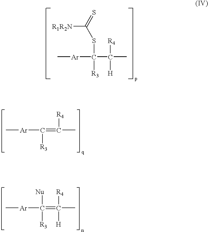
C[Ar]C(SC(=S)[R1R2N])([R3])C(C)([R4])[H].C[Ar]C([R3])(=C(C)([R4])[H])[Nu].C[Ar]C([R3])=C(C)[R4]
